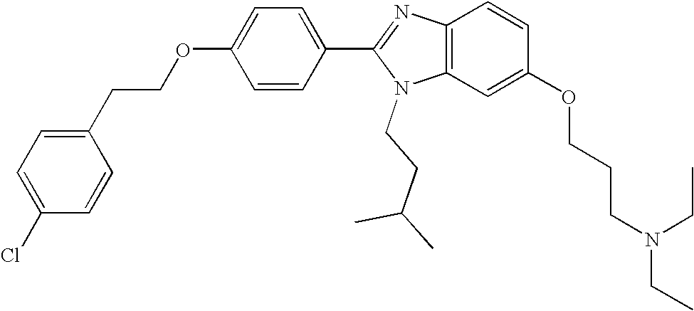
C1(C2=NC3=C(N2CCC(C)C)C=C(OCCCN(CC)CC)C=C3)=CC=C(OCCC2=CC=C(Cl)C=C2)C=C1
